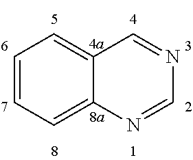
C1=CC=C2C(=C1)C=NC=N2
